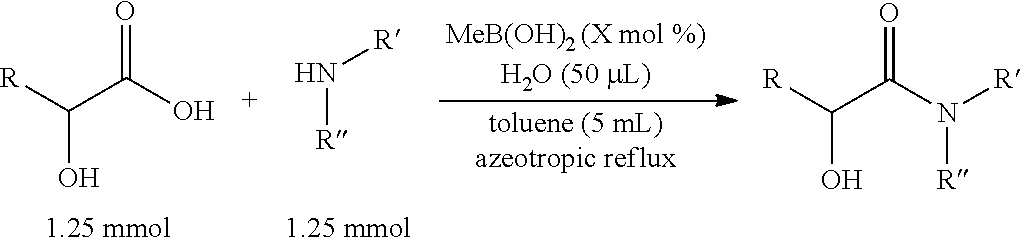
[R]C(C(O)=O)O.[R]N[R].[R]N([R])C(=O)C([R])O
